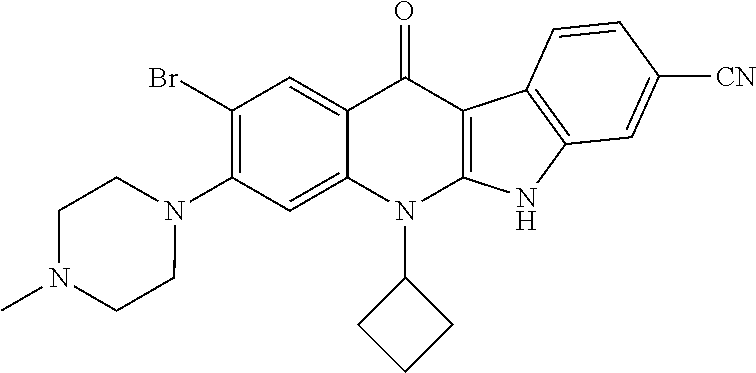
N1(C2=C(Br)C=C3C(=C2)N(C2CCC2)C2=C(C3=O)C3=C(N2)C=C([CN])C=C3)CCN(C)CC1
